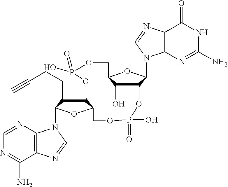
C12=C(N=CN=C1N)N(C1C(CCC#C)C3C(O1)COP(O)(=O)OC1C(N4C5=C(C(=O)NC(N)=N5)N=C4)OC(COP(=O)(O)O3)C1O)C=N2
